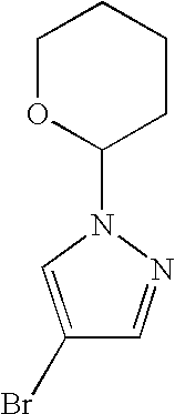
C1OC(N2C=C(Br)C=N2)CCC1
